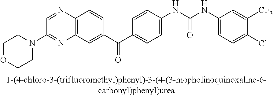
C1OCCN(C2=NC3=C(N=C2)C=CC(C(C2=CC=C(NC(NC4=CC=C(Cl)C([CF3])=C4)=O)C=C2)=O)=C3)C1
